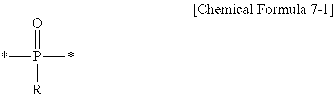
*P(*)(=O)[R]
